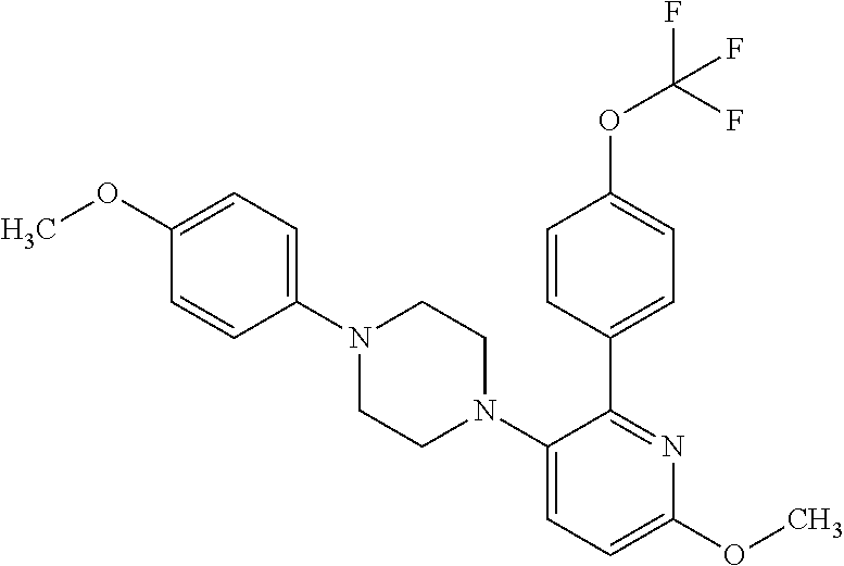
C1(OC)=CC=C(N2CCN(C3=CC=C(OC)N=C3C3=CC=C(OC(F)(F)F)C=C3)CC2)C=C1
